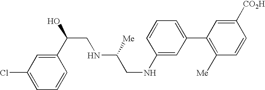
C1(Cl)=CC=CC(C(O)CNC(CNC2=CC(C3=C([Me])C=CC([CO2H])=C3)=CC=C2)[Me])=C1
